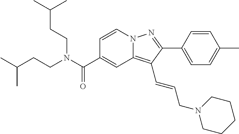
C1=CN2C(=C(C=CCN3CCCCC3)C(C3=CC=C(C)C=C3)=N2)C=C1C(N(CCC(C)C)CCC(C)C)=O
